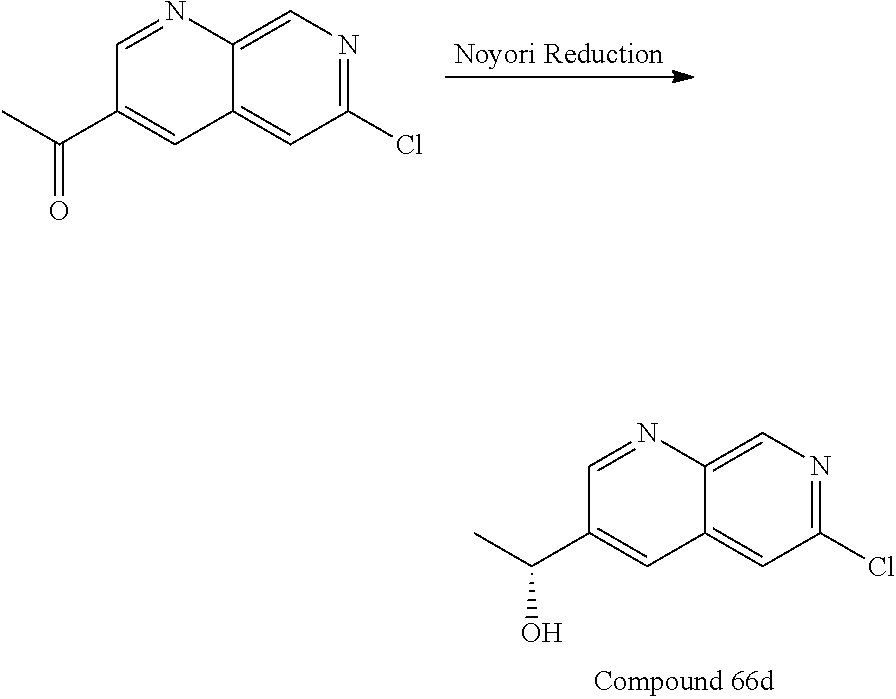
N1=C(Cl)C=C2C(=C1)N=CC(C(C)=O)=C2.N1=C(Cl)C=C2C(=C1)N=CC(C(C)O)=C2
